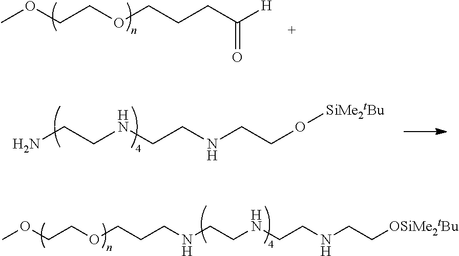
COCCOCCCC([H])=O.COCCOCCCNCCNCCNCC[OSiMe2tBu].NCCNCCNCCO[SiMe2tBu]
